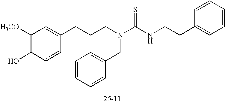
C1([H3CO])=C(O)C=CC(CCCN(CC2=CC=CC=C2)C(=S)NCCC2=CC=CC=C2)=C1
